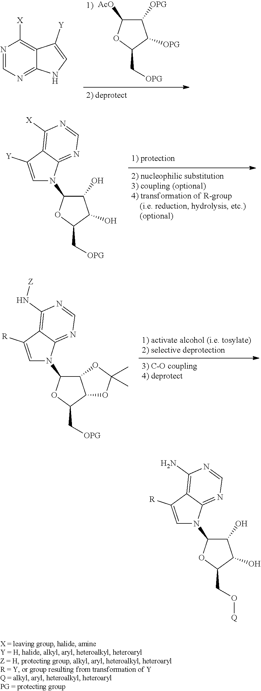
C1([OPG])C([AcO])OC(C[OPG])C1[OPG].N1=CN=C2C(=C1[X])C([Y])=CN2.C1(O)C(N2C3=NC=NC([X])=C3C([Y])=C2)OC(C[OPG])C1O.C12C(N3C4=NC=NC(N[Z])=C4C([R])=C3)OC(C[OPG])C1OC(C)(C)O2.C1(O)C(N2C3=NC=NC(N)=C3C([R])=C2)OC(CO[Q])C1O
